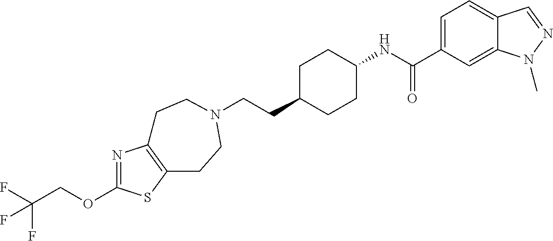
C(CC1CCC(NC(C2=CC=C3C(=C2)N(C)N=C3)=O)CC1)N1CCC2=C(N=C(OCC(F)(F)F)S2)CC1
